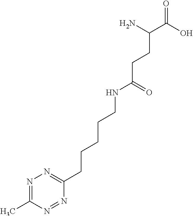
N1=C(C)N=NC(CCCCCNC(CCC(C(=O)O)N)=O)=N1
